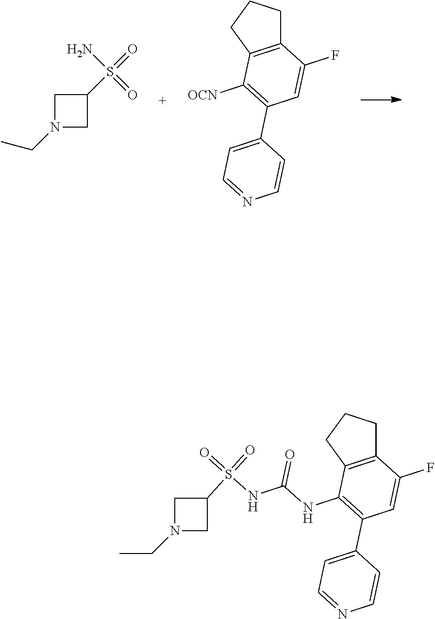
O=S(=O)(N)C1CN(CC)C1.C1(F)=CC(C2=CC=NC=C2)=C([OCN])C2=C1CCC2.O=S(=O)(NC(NC1=C(C2=CC=NC=C2)C=C(F)C2=C1CCC2)=O)C1CN(CC)C1
